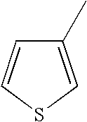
C1(C)=CSC=C1
